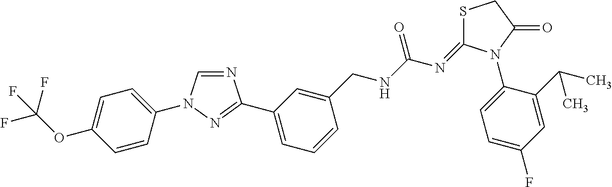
N1=CN(C2=CC=C(OC(F)(F)F)C=C2)N=C1C1=CC=CC(CNC(N=C2SCC(=O)N2C2=CC=C(F)C=C2C(C)C)=O)=C1
